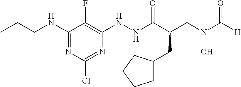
N(C1=NC(Cl)=NC(NNC(C(CC2CCCC2)CN(O)C([H])=O)=O)=C1F)CCC
